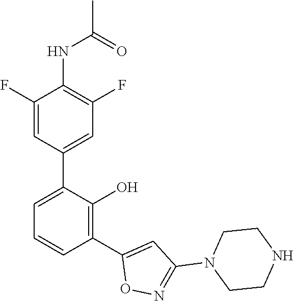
C1(C2=C(O)C(C3=CC(F)=C(NC(C)=O)C(F)=C3)=CC=C2)=CC(N2CCNCC2)=NO1
